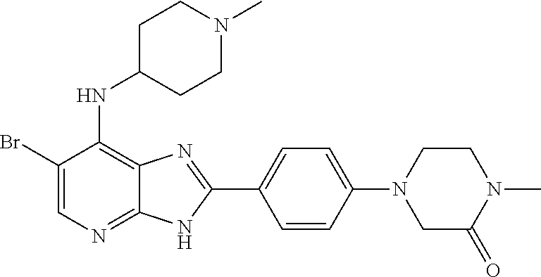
C1(Br)=CN=C2C(=C1NC1CCN(C)CC1)N=C(C1=CC=C(N3CC(=O)N(C)CC3)C=C1)N2
